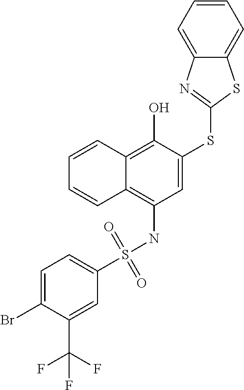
C1=CC2=C(O)C(SC3=NC4=CC=CC=C4S3)=CC(NS(=O)(=O)C3=CC=C(Br)C(C(F)(F)F)=C3)=C2C=C1
